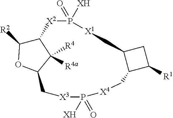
C12C([R2])OC(C1([R4a])[R4])C[X3]P([XH])(=O)[X4]CC1C(C[X1]P(=O)([XH])[X2]2)CC1[R1]
